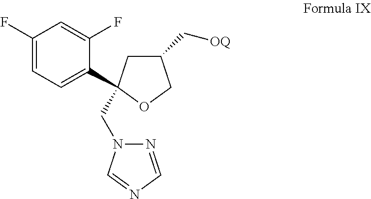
C1(C[OQ])CC(C2=CC=C(F)C=C2F)(CN2N=CN=C2)OC1
